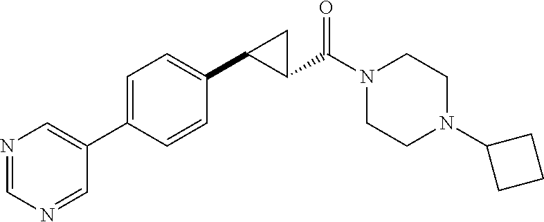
C1=C(C2=CN=CN=C2)C=CC(C2CC2C(=O)N2CCN(C3CCC3)CC2)=C1
